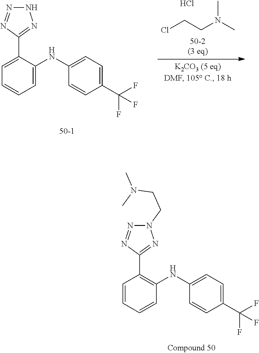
C1=CC=CC(NC2=CC=C(C(F)(F)F)C=C2)=C1C1=NN(CCN(C)C)N=N1.C1=C(C2=NNN=N2)C(NC2=CC=C(C(F)(F)F)C=C2)=CC=C1.ClCCN(C)C.Cl
